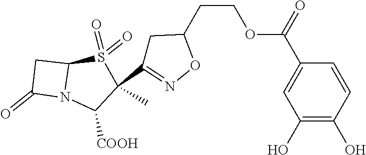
C1C(=O)N2C1S(=O)(=O)C(C)(C1=NOC(CCOC(C3=CC(O)=C(O)C=C3)=O)C1)C2[COOH]
